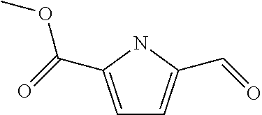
C1=C(C(=O)OC)NC(C=O)=C1
